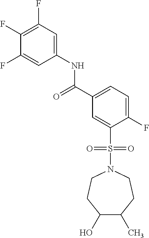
C1(F)=C(F)C=C(NC(C2=CC=C(F)C(S(N3CCC(O)C(C)CC3)(=O)=O)=C2)=O)C=C1F
